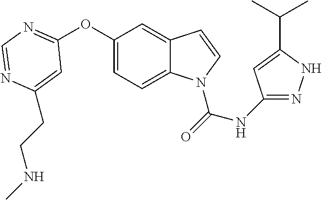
C1=C(CCNC)N=CN=C1OC1=CC=C2C(=C1)C=CN2C(=O)NC1=NNC(C(C)C)=C1
